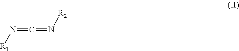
N([R1])=C=N[R2]
